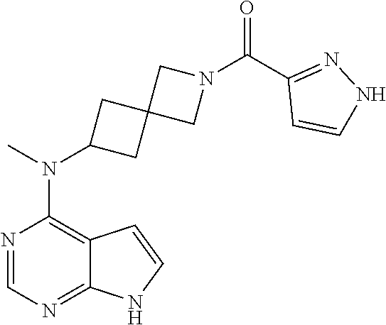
N1=CN=C2C(=C1N(C)C1CC3(C1)CN(C(C1=NNC=C1)=O)C3)C=CN2
